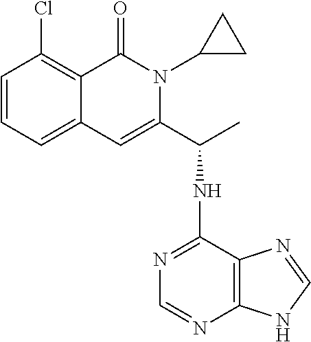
C1=CC=C2C(=C1Cl)C(=O)N(C1CC1)C(C(NC1=NC=NC3=C1N=CN3)C)=C2
